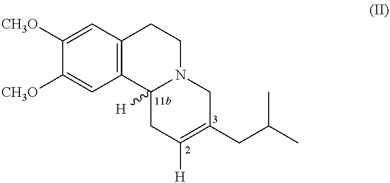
C1([CH3O])=CC2=C(C=C1[CH3O])CCN1C2([H])CC([H])=C(CC(C)C)C1
